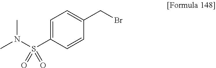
C1=C(S(N(C)C)(=O)=O)C=CC(CBr)=C1
